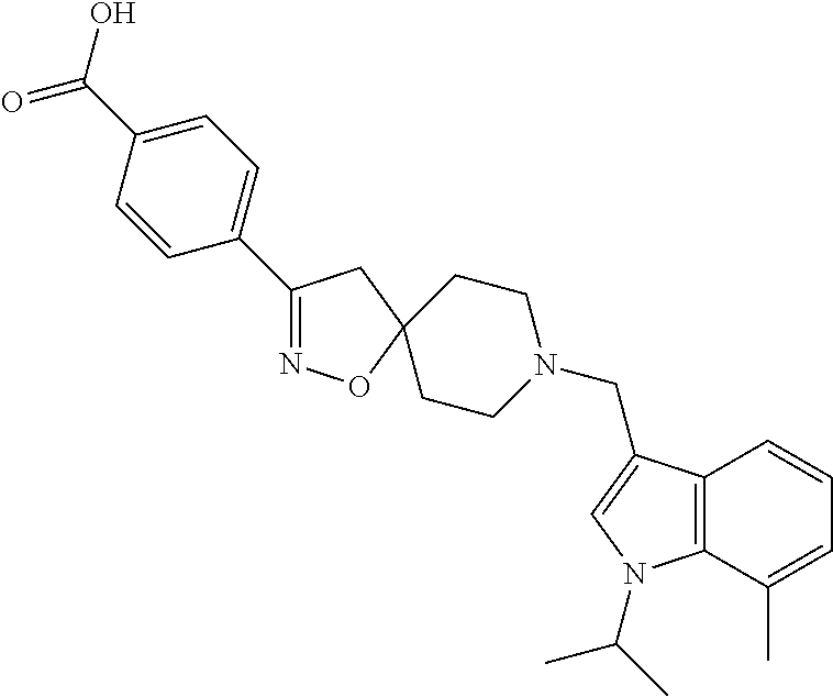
C1(C2=CC=C(C(=O)O)C=C2)=NOC2(C1)CCN(CC1=CN(C(C)C)C3=C1C=CC=C3C)CC2
